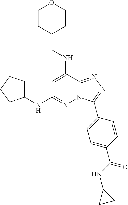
C1=C(NCC2CCOCC2)C2=NN=C(C3=CC=C(C(NC4CC4)=O)C=C3)N2N=C1NC1CCCC1
